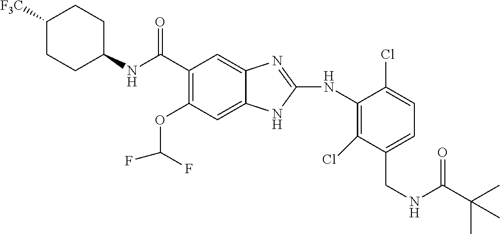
C1([F3C])CCC(NC(C2=C(OC(F)F)C=C3C(=C2)N=C(NC2=C(Cl)C(CNC(C(C)(C)C)=O)=CC=C2Cl)N3)=O)CC1
